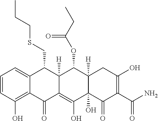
C1=CC(O)=C2C(=C1)C(CSCCC)C1([H])C(=C(O)C3(O)C([H])(C1OC(CC)=O)CC(O)=C(C(N)=O)C3=O)C2=O
